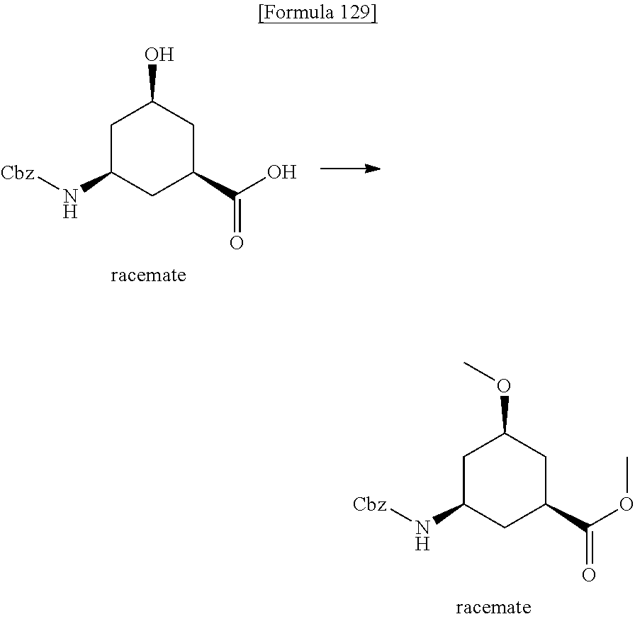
C1C(N[Cbz])CC(C(O)=O)CC1O.C1C(N[Cbz])CC(C(OC)=O)CC1OC
